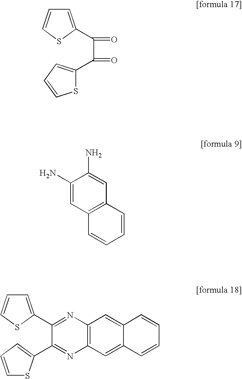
C1=C(C(C(=O)C2=CC=CS2)=O)SC=C1.C1(N)=CC2=C(C=C1N)C=CC=C2.C12=C(C=C3C(=C1)C=CC=C3)N=C(C1=CC=CS1)C(C1=CC=CS1)=N2
